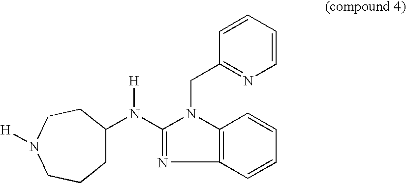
N([H])(C1=NC2=C(N1CC1=NC=CC=C1)C=CC=C2)C1CCCN([H])CC1
